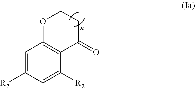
C1=C([R2])C=C([R2])C2=C1OCCC2=O
